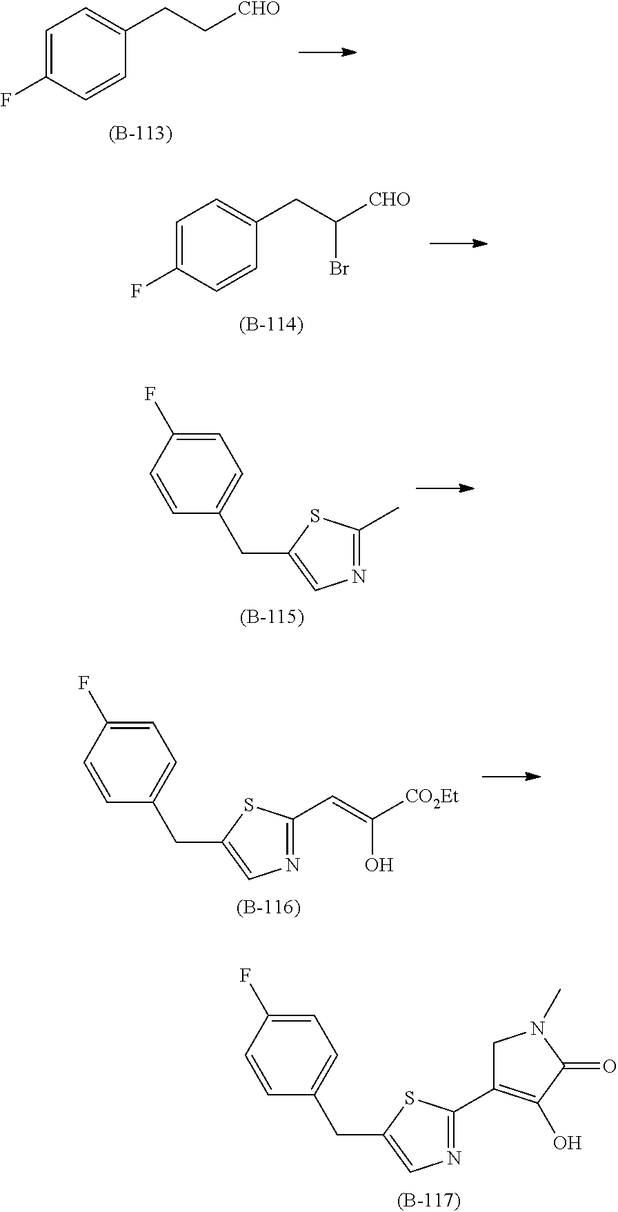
C1=C(F)C=CC(CC[CHO])=C1.C1=C(F)C=CC(CC([CHO])Br)=C1.C1=C(F)C=CC(CC2=CN=C(C)S2)=C1.C1=C(F)C=CC(CC2=CN=C(C=C([CO2Et])O)S2)=C1.C1=C(F)C=CC(CC2=CN=C(C3=C(O)C(=O)N(C)C3)S2)=C1
